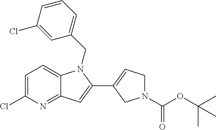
C1=C(Cl)N=C2C(=C1)N(CC1=CC=CC(Cl)=C1)C(C1=CCN(C(OC(C)(C)C)=O)C1)=C2
